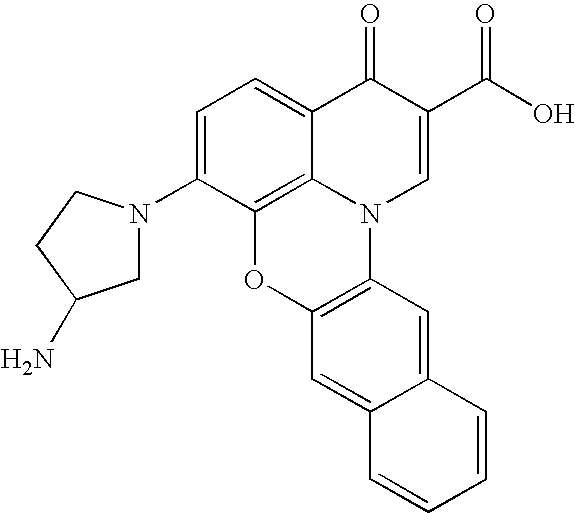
C1=C(N2CC(N)CC2)C2=C3C(=C1)C(=O)C(C(O)=O)=CN3C1=C(O2)C=C2C(=C1)C=CC=C2
